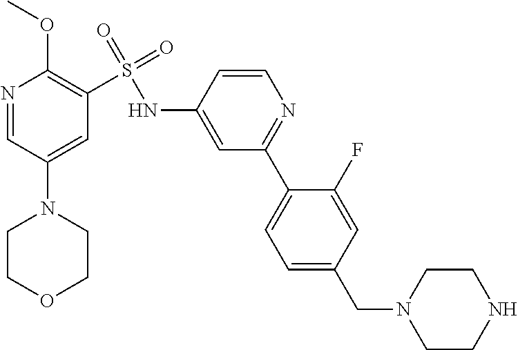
N1=CC(N2CCOCC2)=CC(S(NC2=CC(C3=CC=C(CN4CCNCC4)C=C3F)=NC=C2)(=O)=O)=C1OC
